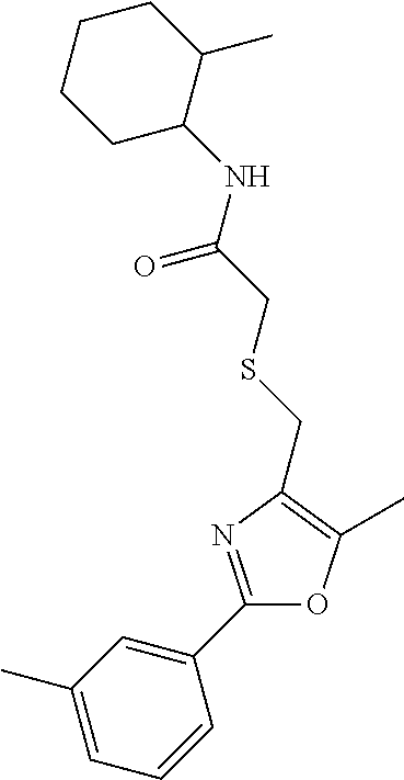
C1(C)=CC=CC(C2=NC(CSCC(NC3C(C)CCCC3)=O)=C(C)O2)=C1
